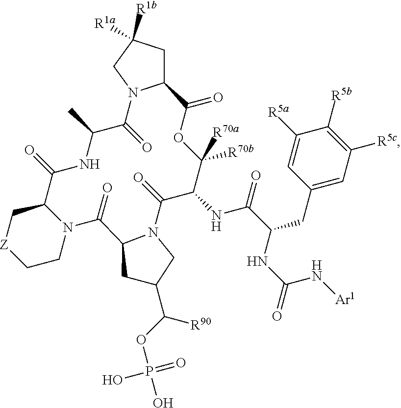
C12CC([R1b])([R1a])CN1C(=O)C(C)NC(=O)C1C[Z]CCN1C(=O)C1N(C(=O)C(NC(=O)C(CC3=CC([R5c])=C([R5b])C([R5a])=C3)NC(=O)N[Ar1])C([R70a])([R70b])OC2=O)CC(C(OP(O)(O)=O)[R90])C1
